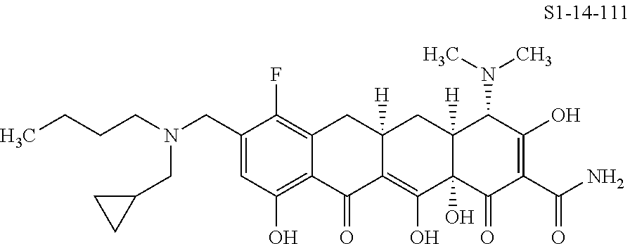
C1(CN(CC2CC2)CCCC)=CC(O)=C2C(=C1F)CC1([H])C(=C(O)C3(O)C([H])(C1)C(N(C)C)C(O)=C(C(N)=O)C3=O)C2=O
